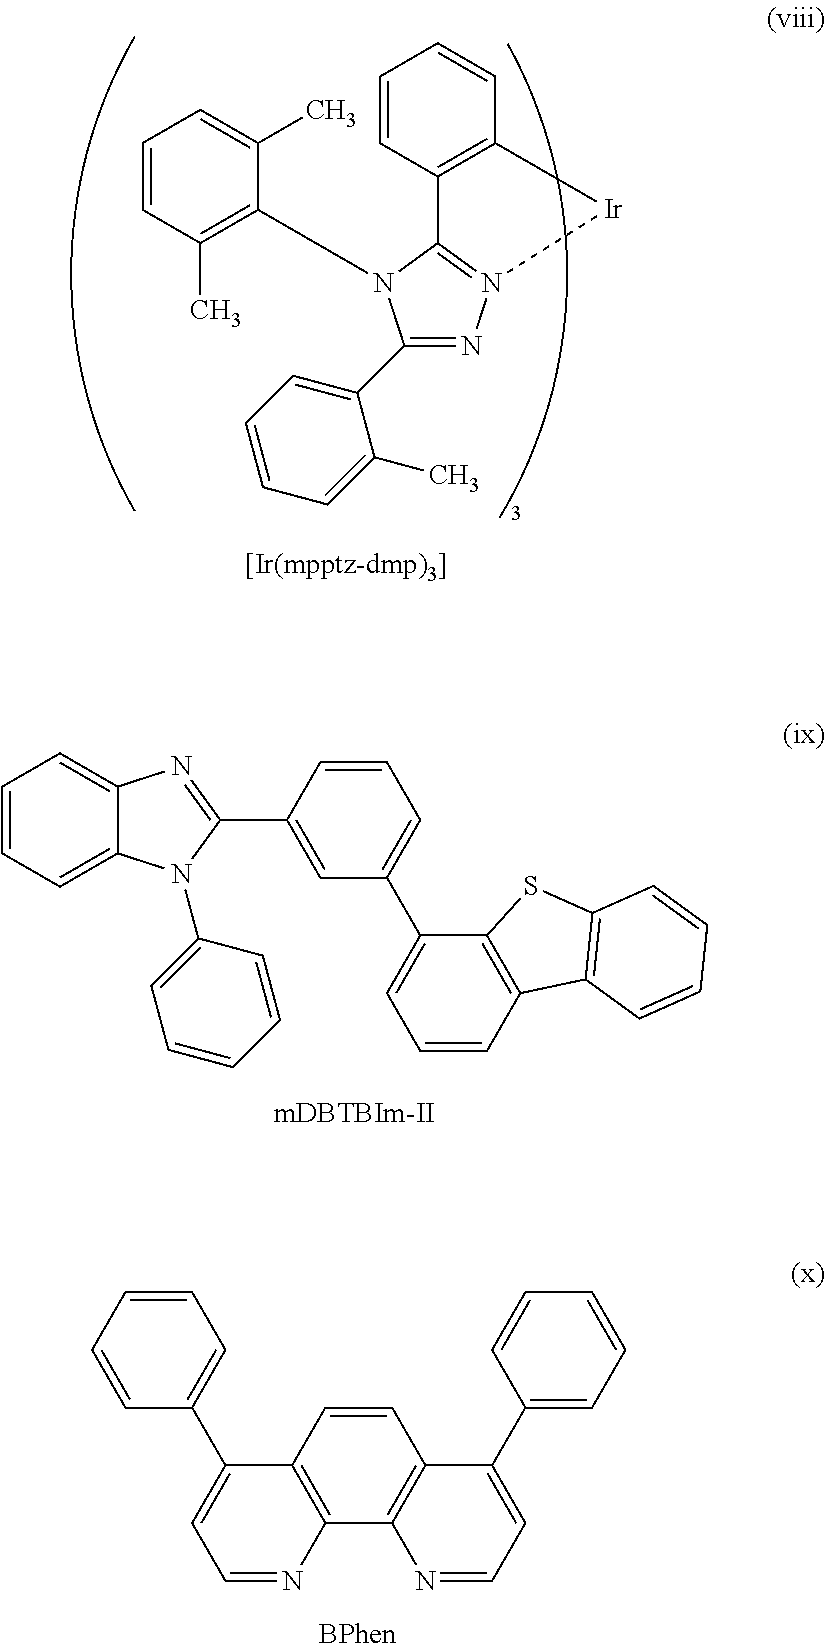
C1=CC(C)=C(N2C3=N(N=C2C2=CC=CC=C2C)[Ir]C2=C3C=CC=C2)C(C)=C1.C1=CC=C2C(=C1)N=C(C1=CC(C3=CC=CC4=C3SC3=C4C=CC=C3)=CC=C1)N2C1=CC=CC=C1.C1=CC=CC(C2=CC=NC3=C2C=CC2=C3N=CC=C2C2=CC=CC=C2)=C1
